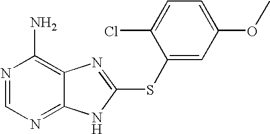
N1=CN=C2C(=C1N)N=C(SC1=CC(OC)=CC=C1Cl)N2
